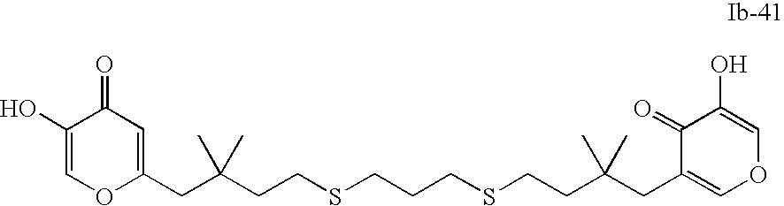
C1(O)=COC(CC(CCSCCCSCCC(CC2=COC=C(O)C2=O)(C)C)(C)C)=CC1=O
